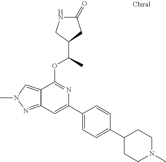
N1C(=O)CC(C(C)OC2=NC(C3=CC=C(C4CCN(C)CC4)C=C3)=CC3=NN(C)C=C23)C1
